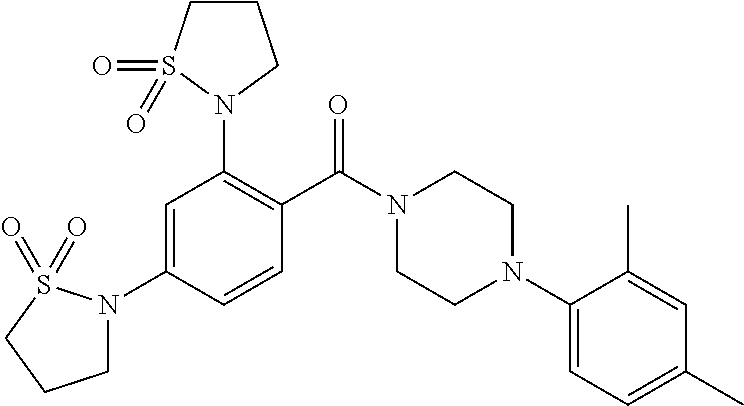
C1=C(N2CCCS2(=O)=O)C=CC(C(N2CCN(C3=CC=C(C)C=C3C)CC2)=O)=C1N1CCCS1(=O)=O
